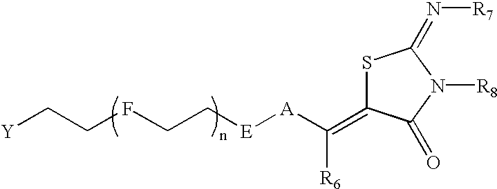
[Y]CCFCC[E][A]C([R6])=C1SC(=N[R7])N([R8])C1=O
